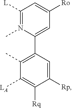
C1=C(C2=C(C)C([LA])=C([Rq])C([Rp])=C2)N(C)=C([L])C=C1[Ro]
